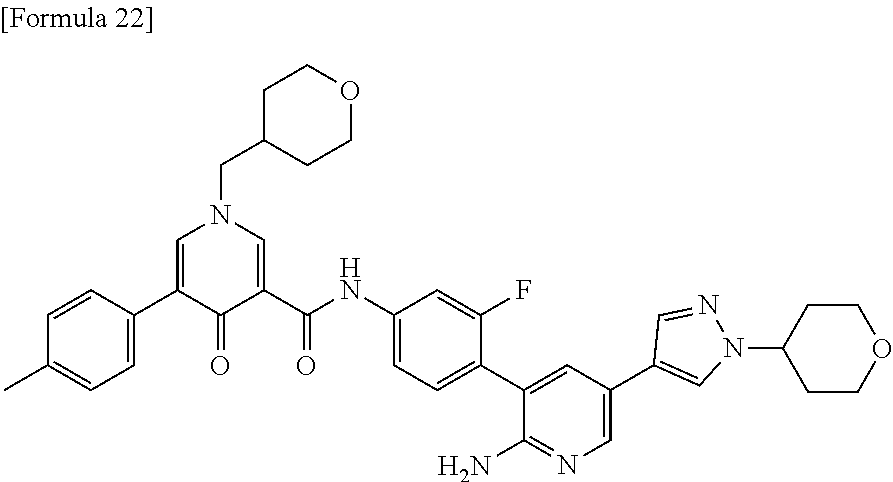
C1(NC(=O)C2=CN(CC3CCOCC3)C=C(C3=CC=C(C)C=C3)C2=O)=CC=C(C2=CC(C3=CN(C4CCOCC4)N=C3)=CN=C2N)C(F)=C1
